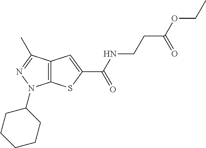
C(NC(=O)C1=CC2=C(S1)N(C1CCCCC1)N=C2C)CC(OCC)=O
